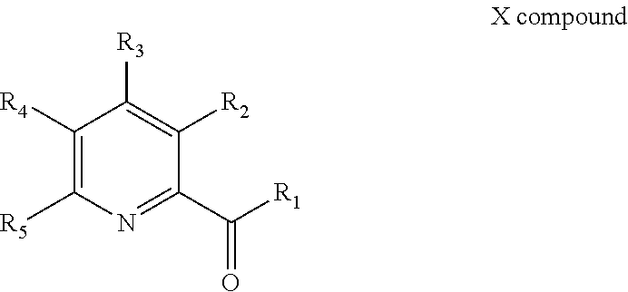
C1([R4])=C([R5])N=C(C([R1])=O)C([R2])=C1[R3]
